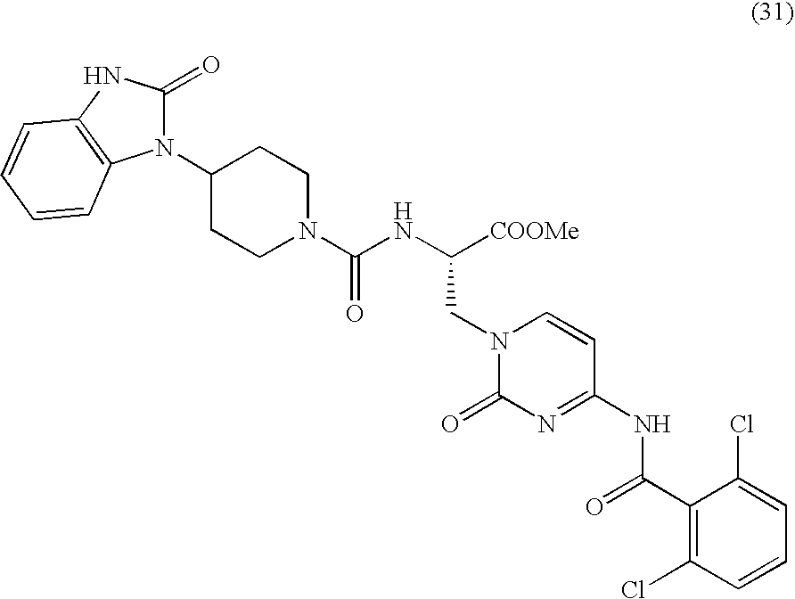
N1(C(NC([COOMe])CN2C(=O)N=C(NC(C3=C(Cl)C=CC=C3Cl)=O)C=C2)=O)CCC(N2C(=O)NC3=C2C=CC=C3)CC1
